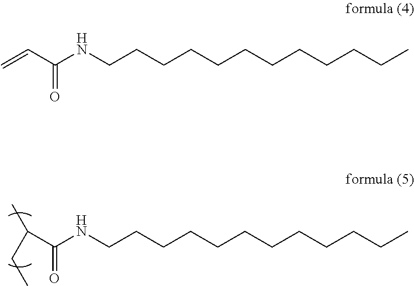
C(C(NCCCCCCCCCCCC)=O)(C)CC.C=CC(NCCCCCCCCCCCC)=O
